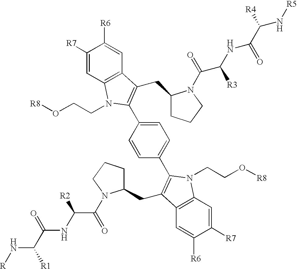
C(C1=C(C2=CC=C(C3=C(CC4CCCN4C(=O)C(NC(C([R4])N[R5])=O)[R3])C4=C(C=C([R7])C([R6])=C4)N3CCO[R8])C=C2)N(CCO[R8])C2=C1C=C([R6])C([R7])=C2)C1CCCN1C(=O)C(NC(=O)C(N[R])[R1])[R2]
